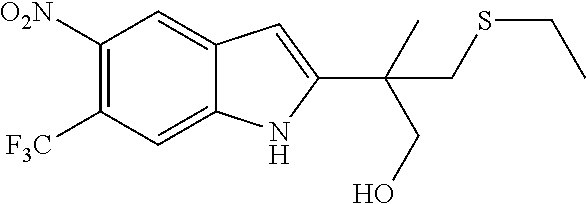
C1=C2C(=CC([O2N])=C1[F3C])C=C(C(C)(CO)CSCC)N2
